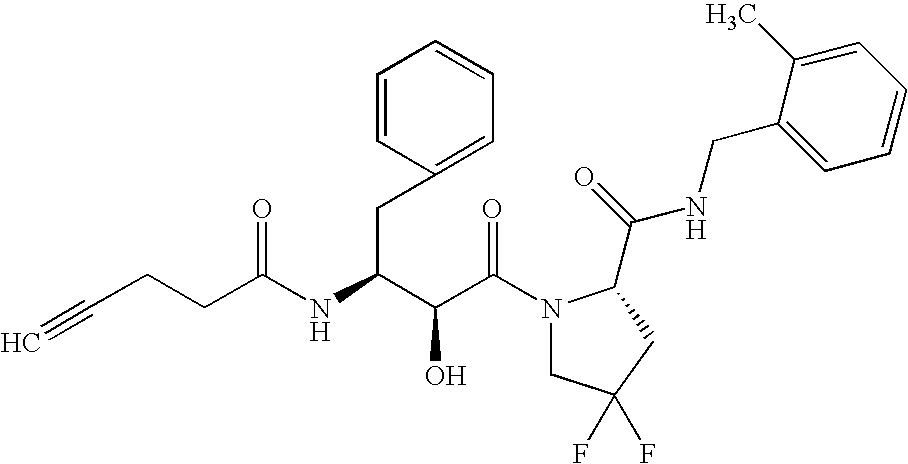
C(C(N1CC(F)(F)CC1C(NCC1=CC=CC=C1C)=O)=O)(O)C(CC1=CC=CC=C1)NC(=O)CCC#C
